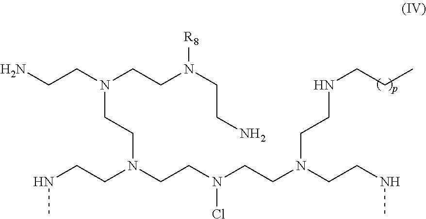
NCCN(CCN(CCN)[R8])CCN(CCN(Cl)CCN(CCNC)CCNCCC)CCNC
